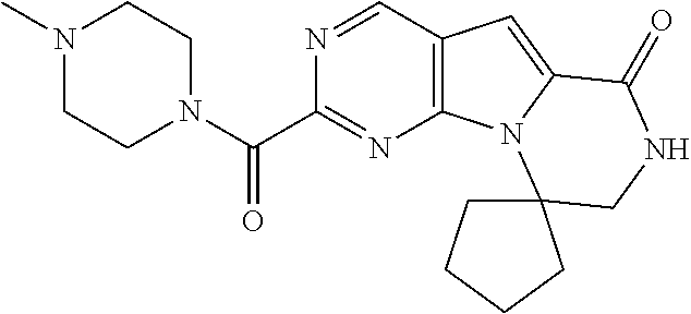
N1(C)CCN(C(C2=NC3=C(C=N2)C=C2N3C3(CNC2=O)CCCC3)=O)CC1
